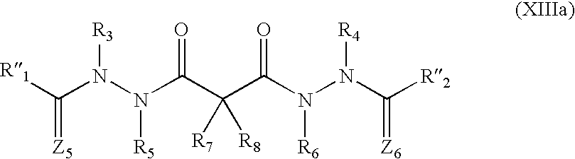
C(N(N(C(C(C(N(N(C([R2])=[Z6])[R4])[R6])=O)([R7])[R8])=O)[R5])[R3])([R1])=[Z5]
